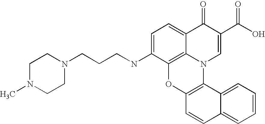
C1=C(NCCCN2CCN(C)CC2)C2=C3C(=C1)C(=O)C(C(O)=O)=CN3C1=C(O2)C=CC2=CC=CC=C12
